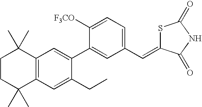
C1CC(C)(C)C2=C(C1(C)C)C=C(C1=CC(C=C3SC(=O)NC3=O)=CC=C1[F3CO])C(CC)=C2
